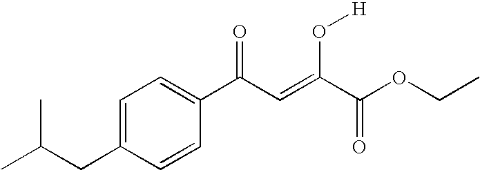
CC(CC1=CC=C(C(C=C(C(OCC)=O)O[H])=O)C=C1)C
